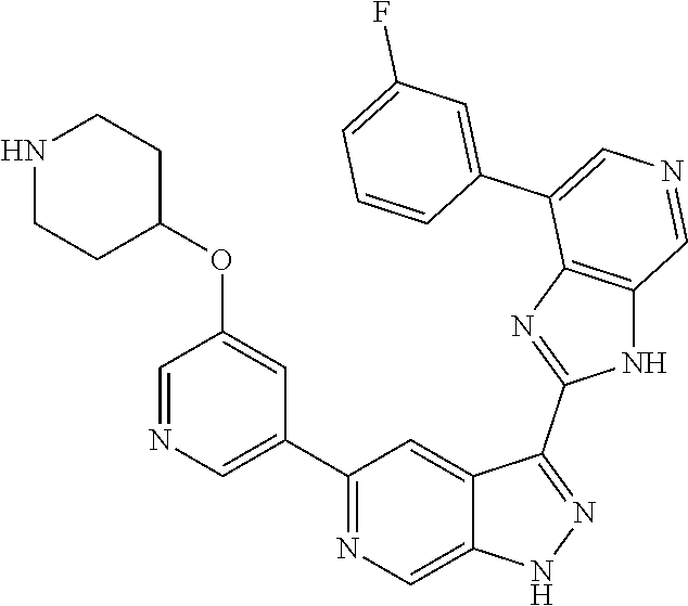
C1(C2=CN=CC(OC3CCNCC3)=C2)=NC=C2C(=C1)C(C1=NC3=C(N1)C=NC=C3C1=CC(F)=CC=C1)=NN2
